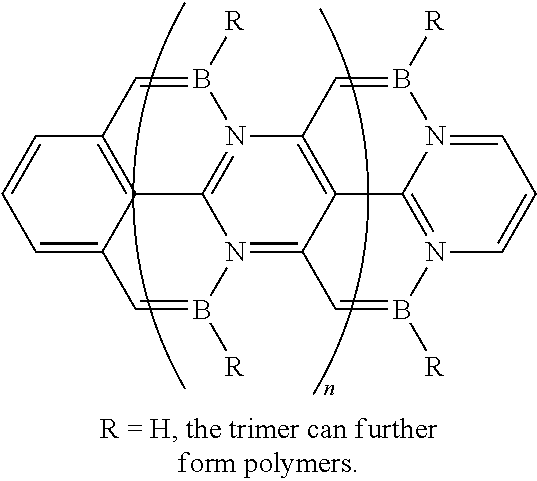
C1=C2C3=C(C=C1)C=B([R])N1=C3N(=C3C4=C1C=B([R])N1=CC=CN(=C41)B([R])=C3)B([R])=C2
